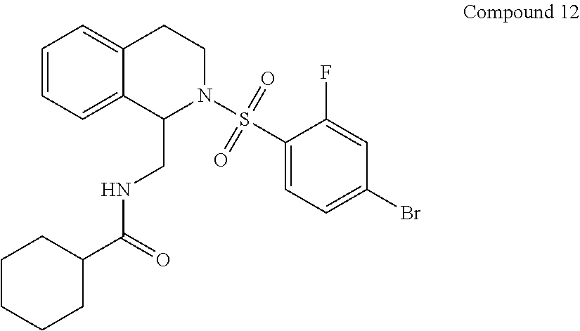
C1=CC=C2C(=C1)CCN(S(=O)(=O)C1=CC=C(Br)C=C1F)C2CNC(C1CCCCC1)=O
